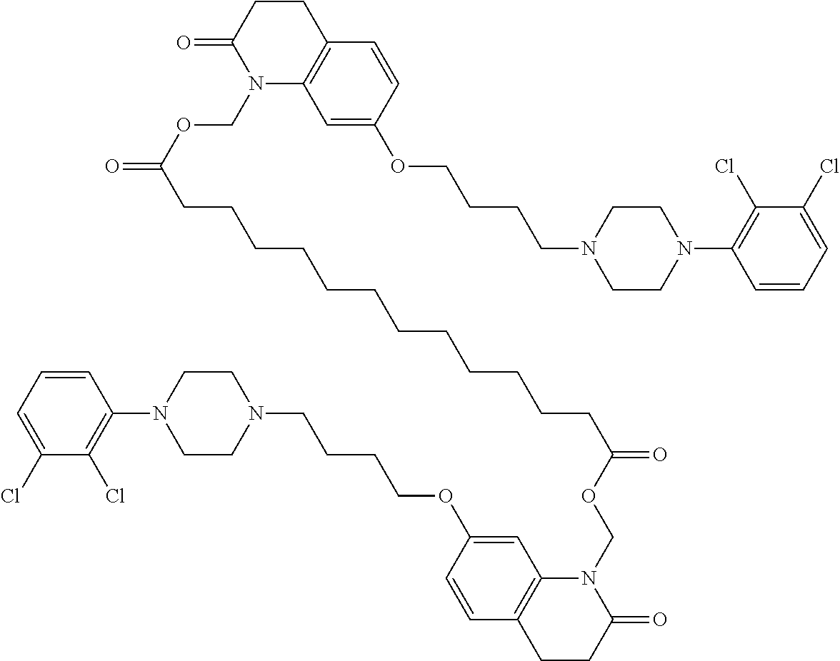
N1(COC(=O)CCCCCCCCCCCCC(OCN2C3=C(CCC2=O)C=CC(OCCCCN2CCN(C4=C(Cl)C(Cl)=CC=C4)CC2)=C3)=O)C2=C(CCC1=O)C=CC(OCCCCN1CCN(C3=C(Cl)C(Cl)=CC=C3)CC1)=C2
